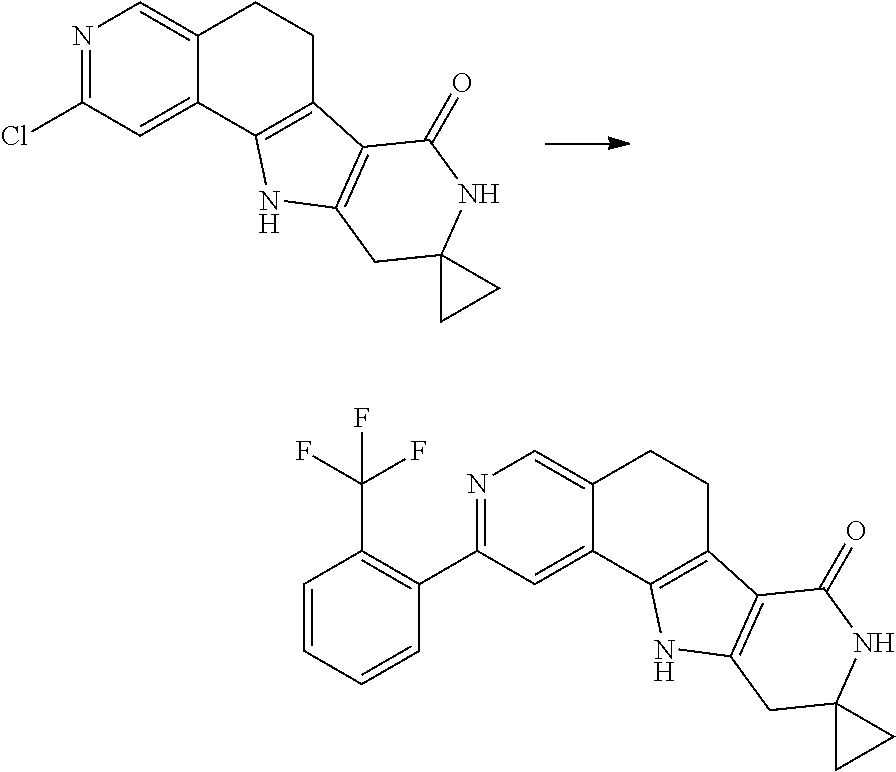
N1=C(Cl)C=C2C(=C1)CCC1=C2NC2=C1C(=O)NC1(C2)CC1.N1=C(C2=C(C(F)(F)F)C=CC=C2)C=C2C(=C1)CCC1=C2NC2=C1C(=O)NC1(C2)CC1
